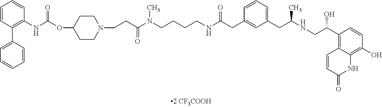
C1=CC(C2=CC=CC=C2)=C(NC(=O)OC2CCN(CCC(N(CCCCNC(CC3=CC(CC(NCC(O)C4=C5C(=C(O)C=C4)NC(=O)C=C5)C)=CC=C3)=O)C)=O)CC2)C=C1
